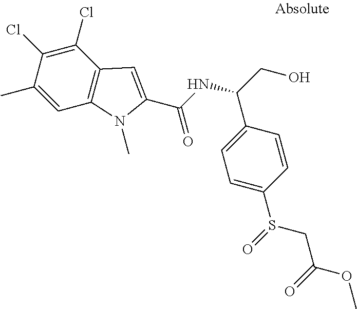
C1=C(C)C(Cl)=C(Cl)C2=C1N(C)C(C(NC(CO)C1=CC=C(S(=O)CC(=O)OC)C=C1)=O)=C2
